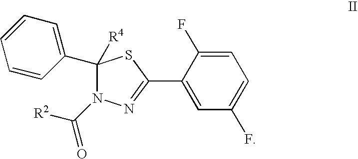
C1(C2=CC=CC=C2)([R4])N(C(=O)[R2])N=C(C2=CC(F)=CC=C2F)S1
